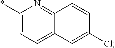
C1(*)=CC=C2C(=N1)C=CC(Cl)=C2
